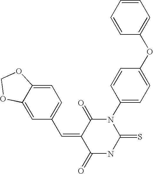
C1=CC=C(OC2=CC=C(N3C(=S)NC(=O)C(=CC4=CC=C5C(=C4)OCO5)C3=O)C=C2)C=C1
